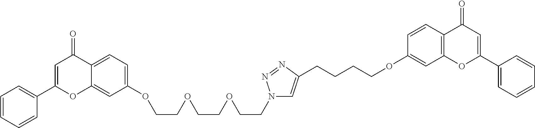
C1(C2=CC=CC=C2)=CC(=O)C2=CC=C(OCCOCCOCCN3C=C(CCCCOC4=CC5=C(C=C4)C(=O)C=C(C4=CC=CC=C4)O5)N=N3)C=C2O1
